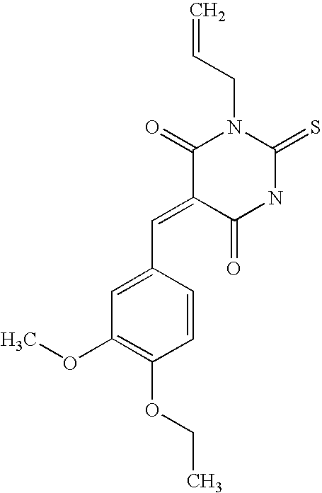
C1(=O)C(=CC2=CC(OC)=C(OCC)C=C2)C(=O)NC(=S)N1CC=C
